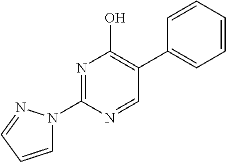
N1=C(N2C=CC=N2)N=CC(C2=CC=CC=C2)=C1O
